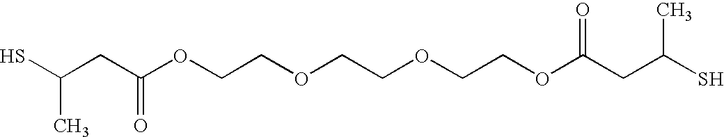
C(CC(OCCOCCOCCOC(CC(S)C)=O)=O)(S)C
